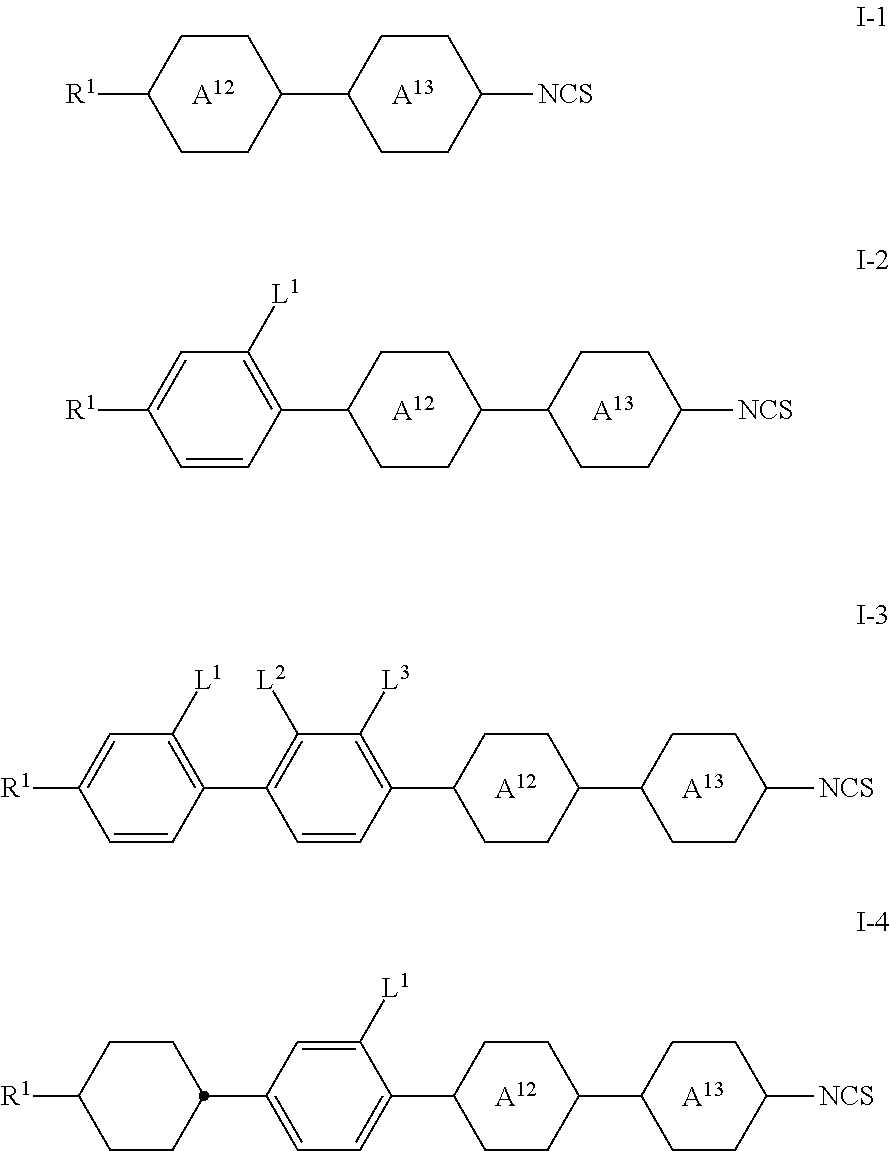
C1CC(C2CCC([NCS])CC2)CCC1[R1].[A12].[A13].C1CC(C2CCC([NCS])CC2)CCC1C1=C([L1])C=C([R1])C=C1.[A12].[A13].C1CC(C2CCC([NCS])CC2)CCC1C1=C([L3])C([L2])=C(C2=C([L1])C=C([R1])C=C2)C=C1.[A12].[A13].C1CC(C2CCC([NCS])CC2)CCC1C1=CC=C(C2CCC([R1])CC2)C=C1[L1].[A12].[A13]
